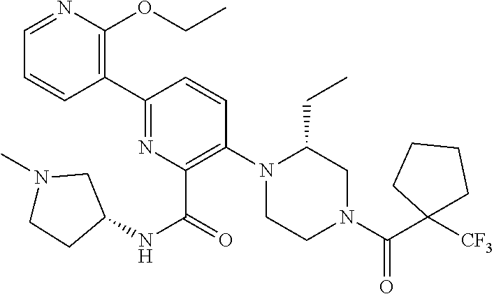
C1(C2=C(OCC)N=CC=C2)=NC(C(=O)NC2CN(C)CC2)=C(N2CCN(C(C3([CF3])CCCC3)=O)CC2CC)C=C1
